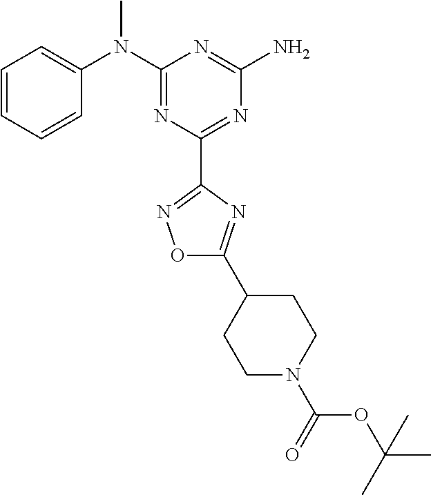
C1=CC=CC(N(C2=NC(C3=NOC(C4CCN(C(=O)OC(C)(C)C)CC4)=N3)=NC(N)=N2)C)=C1
